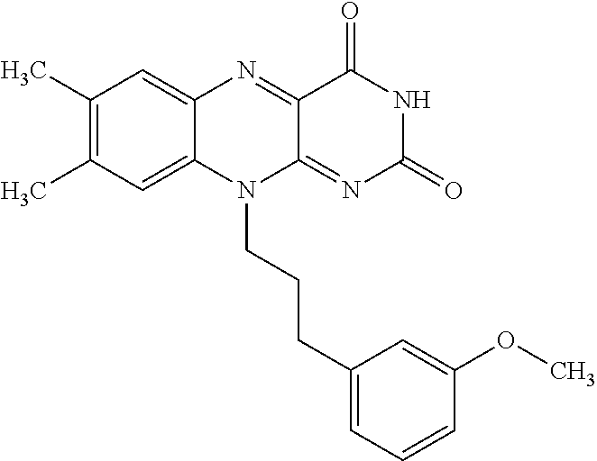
C1(C)=C(C)C=C2C(=C1)N=C1C(=NC(=O)NC1=O)N2CCCC1=CC=CC(OC)=C1
